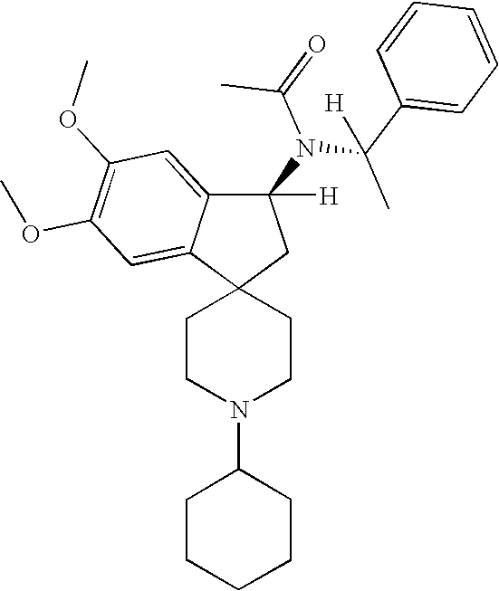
C1CN(C2CCCCC2)CCC12CC(N(C(C1=CC=CC=C1)(C)[H])C(=O)C)([H])C1=CC(OC)=C(OC)C=C21
